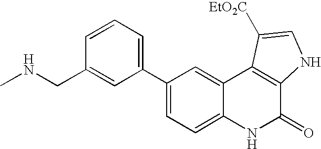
C1(C2=CC=CC(CNC)=C2)=CC=C2C(=C1)C1=C(C(=O)N2)NC=C1[EtO2C]
